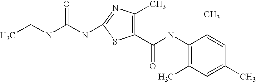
N(C(NC1=NC(C)=C(C(NC2=C(C)C=C(C)C=C2C)=O)S1)=O)CC
